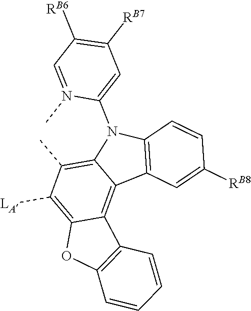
C12=C(C)C([LA])=C3C(=C1C1=C(N2C2=CC([RB7])=C([RB6])C=N2C)C=CC([RB8])=C1)C1=C(O3)C=CC=C1
